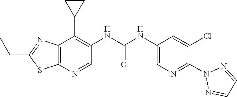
C12=C(N=CC(NC(NC3=CN=C(N4N=CC=N4)C(Cl)=C3)=O)=C1C1CC1)SC(CC)=N2
